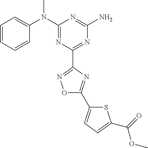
C1=CC=CC(N(C2=NC(C3=NOC(C4=CC=C(C(OC)=O)S4)=N3)=NC(N)=N2)C)=C1
